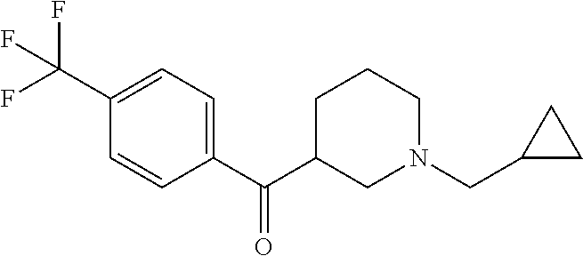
C1(C(F)(F)F)=CC=C(C(C2CN(CC3CC3)CCC2)=O)C=C1
